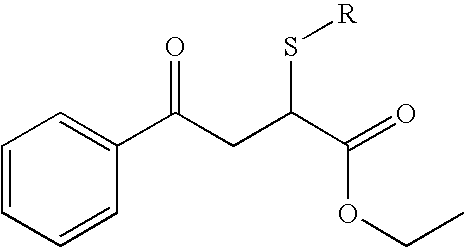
C1(C(CC(C(=O)OCC)S[R])=O)=CC=CC=C1
